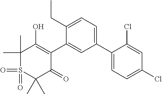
C1(C)(C)S(=O)(=O)C(C)(C)C(=O)C(C2=CC(C3=CC=C(Cl)C=C3Cl)=CC=C2CC)=C1O
